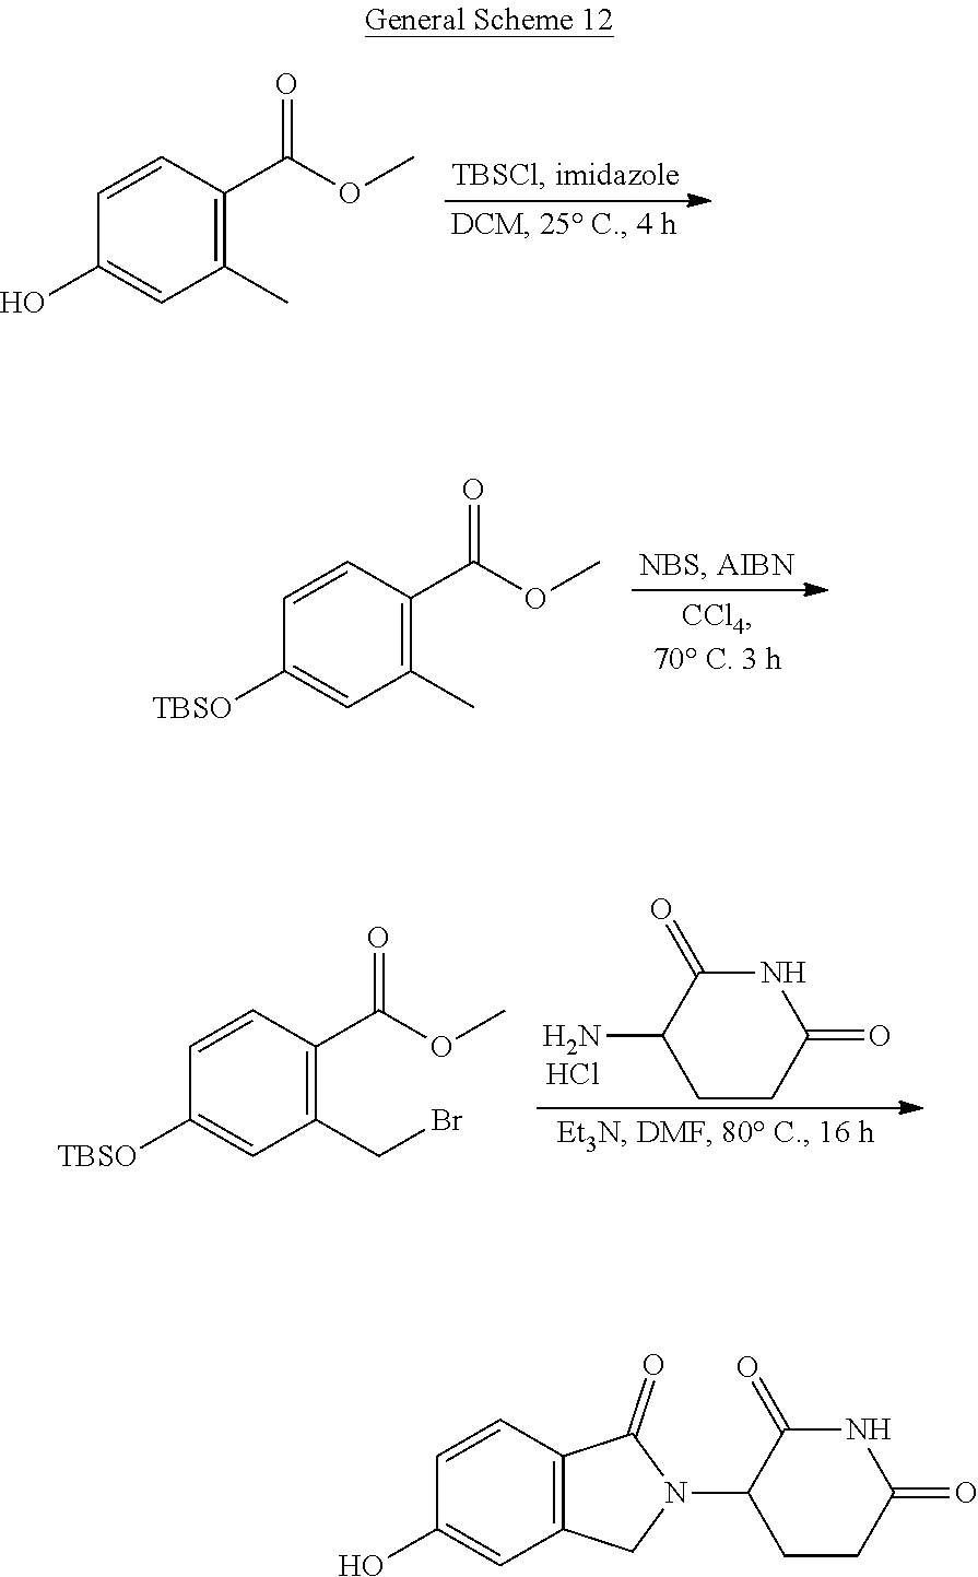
C1=CC(C(OC)=O)=C(C)C=C1O.C1=CC(C(OC)=O)=C(C)C=C1[TBSO].C1=CC(C(OC)=O)=C(CBr)C=C1[TBSO].N1C(=O)C(N)CCC1=O.Cl.C1=CC2=C(C=C1O)CN(C1CCC(=O)NC1=O)C2=O
